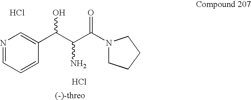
Cl.C(C(C(N1CCCC1)=O)N)(O)C1=CN=CC=C1.Cl
